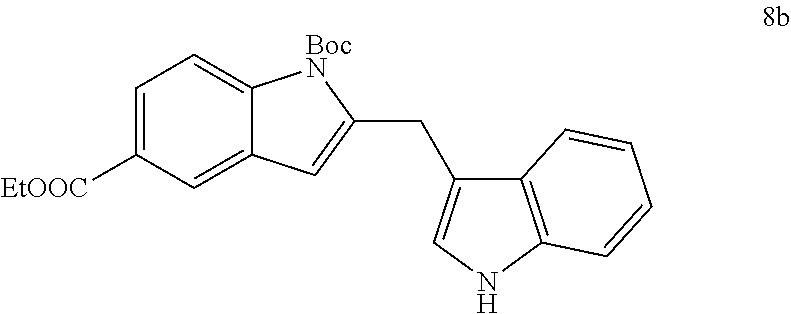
C1=C([EtOOC])C=C2C(=C1)[BocN]C(CC1=CNC3=C1C=CC=C3)=C2
